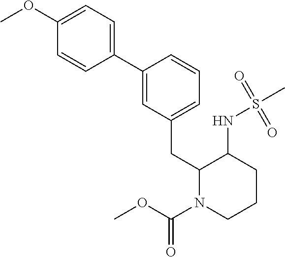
C1(C2=CC(CC3N(C(OC)=O)CCCC3NS(C)(=O)=O)=CC=C2)=CC=C(OC)C=C1
